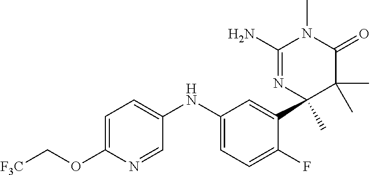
C1=C(OC[F3C])N=CC(NC2=CC=C(F)C(C3(C)N=C(N)N(C)C(=O)C3(C)C)=C2)=C1
